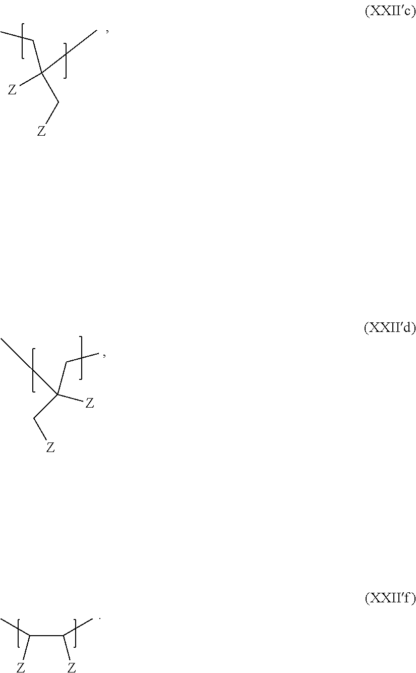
CCC([Z])(C[Z])C.C(CC)([Z])(C[Z])C.C(C([Z])C)([Z])C
